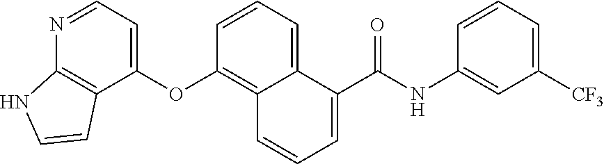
C1=C(OC2=C3C(=CC=C2)C(C(NC2=CC([CF3])=CC=C2)=O)=CC=C3)C2=C(N=C1)NC=C2
